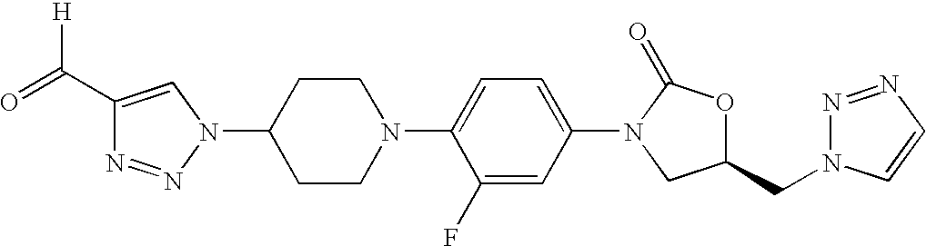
C1(C(=O)[H])=CN(C2CCN(C3=CC=C(N4C(=O)OC(CN5N=NC=C5)C4)C=C3F)CC2)N=N1
